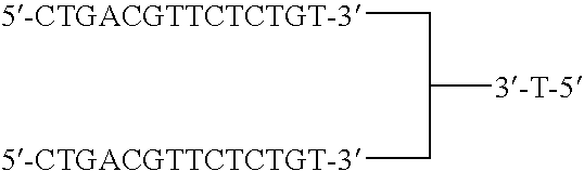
[5-CTGACGTTCTCTGT-3]CC([3-T-5])C[5-CTGACGTTCTCTGT-3]
